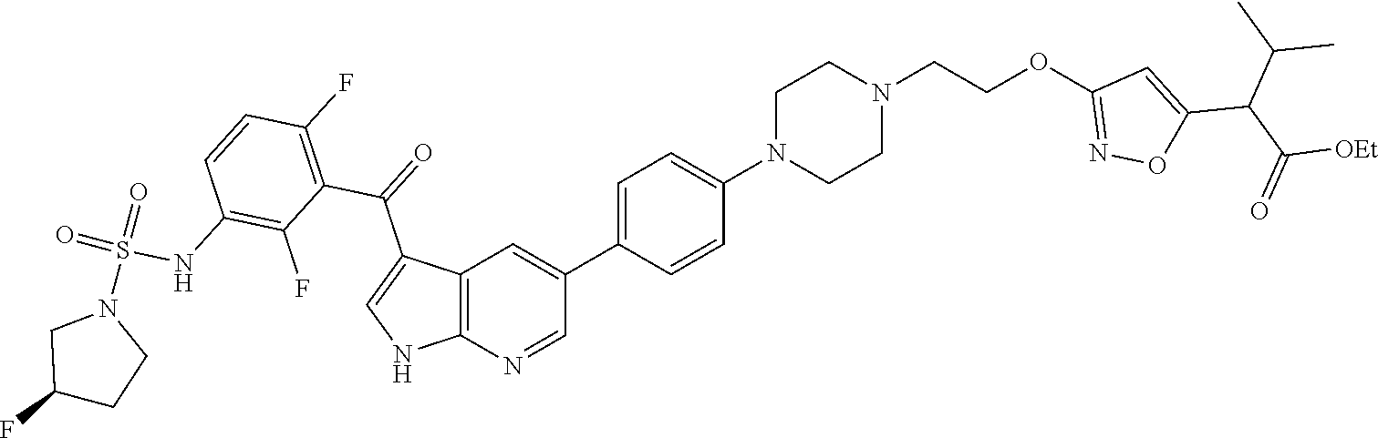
C12=C(N=CC(C3=CC=C(N4CCN(CCOC5=NOC(C(C(C)C)C([OEt])=O)=C5)CC4)C=C3)=C1)NC=C2C(=O)C1=C(F)C=CC(NS(N2CC(F)CC2)(=O)=O)=C1F
